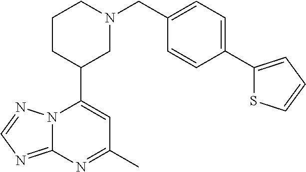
N12C(=NC=N1)N=C(C)C=C2C1CN(CC2=CC=C(C3=CC=CS3)C=C2)CCC1
